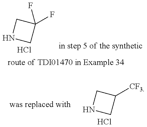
N1CC(F)(F)C1.Cl.N1CC([CF3])C1.Cl
